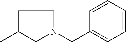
C1C(C)CN(CC2=CC=CC=C2)C1
